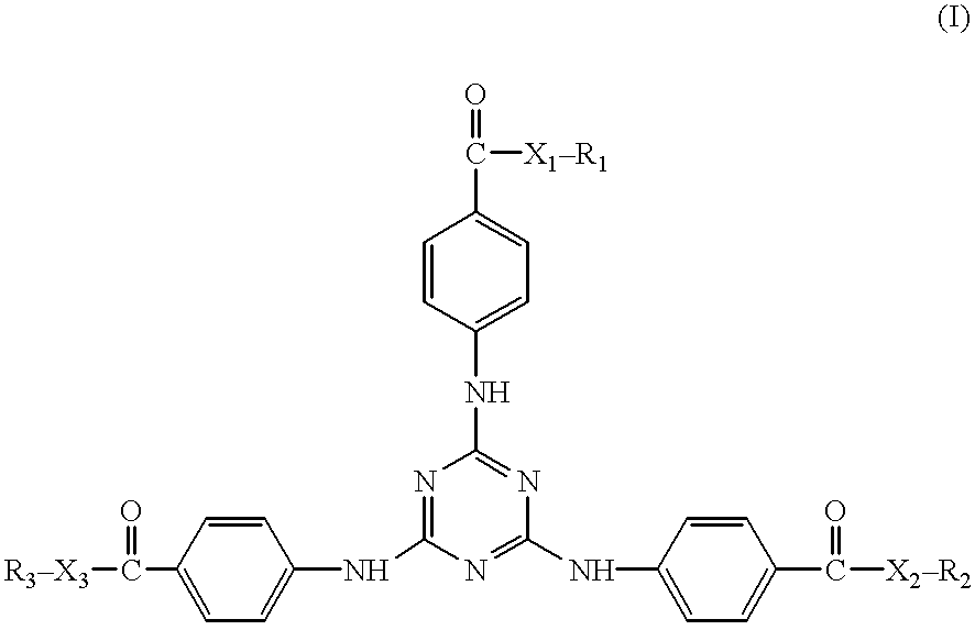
[R3X3]C(C1=CC=C(NC2=NC(NC3=CC=C(C([X1R1])=O)C=C3)=NC(NC3=CC=C(C(=O)[X2R2])C=C3)=N2)C=C1)=O
